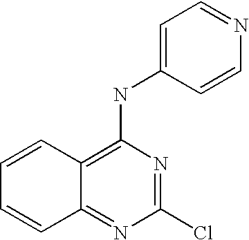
C1=CC2=C(NC3=CC=NC=C3)N=C(Cl)N=C2C=C1
